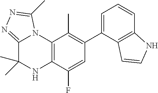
C1(C2=CC=CC3=C2C=CN3)=C(C)C2=C(C(F)=C1)NC(C)(C)C1=NN=C(C)N21
